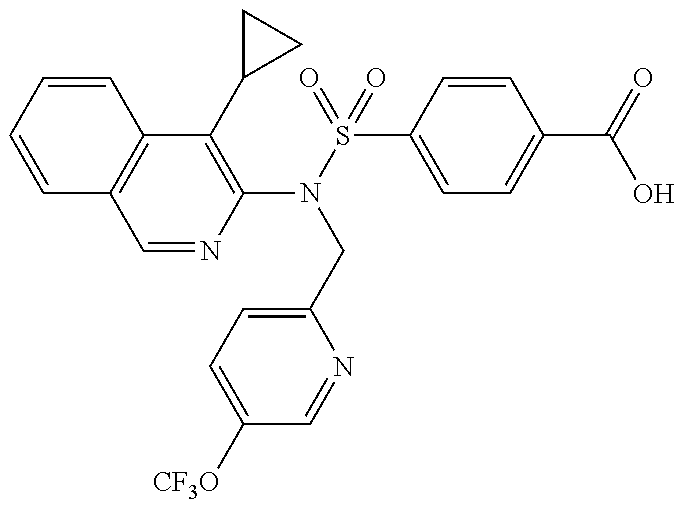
C1(N(S(=O)(C2=CC=C(C(=O)O)C=C2)=O)CC2=CC=C([CF3O])C=N2)=C(C2CC2)C2=C(C=N1)C=CC=C2
